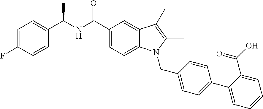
C1=CC(C(NC(C2=CC=C3C(=C2)C(C)=C(C)N3CC2=CC=C(C3=CC=CC=C3C(O)=O)C=C2)=O)C)=CC=C1F
